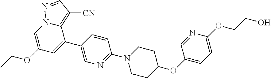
C1=C(OCC)C=C(C2=CN=C(N3CCC(OC4=CC=C(OCCO)N=C4)CC3)C=C2)C2=C([CN])C=NN12
